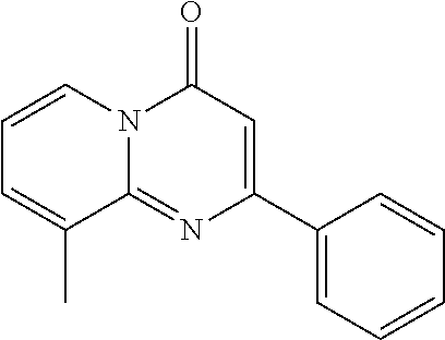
C1=CN2C(=NC(C3=CC=CC=C3)=CC2=O)C(C)=C1
